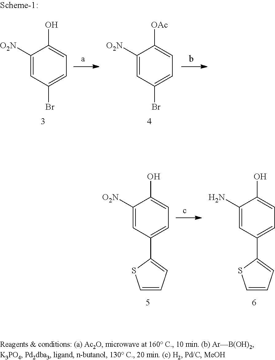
C1([O2N])=CC(C2=CC=CS2)=CC=C1O.C1(N)=CC(C2=CC=CS2)=CC=C1O.C1([O2N])=CC(Br)=CC=C1O.C1([O2N])=CC(Br)=CC=C1[OAc]
